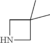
C1(C)(C)CNC1
